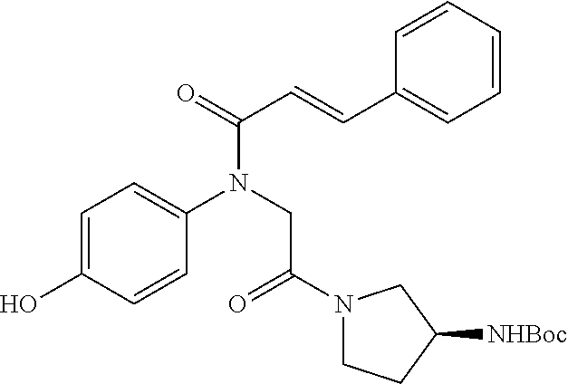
C1=CC=CC=C1C=CC(N(CC(N1CCC([NHBoc])C1)=O)C1=CC=C(O)C=C1)=O
